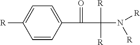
C1=CC(C(=O)C([R])(N([R])[R])[R])=CC=C1[R]
